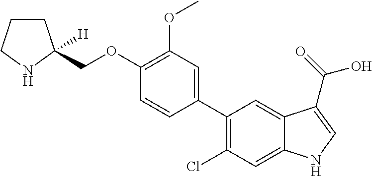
C1(C2=CC(OC)=C(OCC3([H])CCCN3)C=C2)=C(Cl)C=C2C(=C1)C(C(=O)O)=CN2
